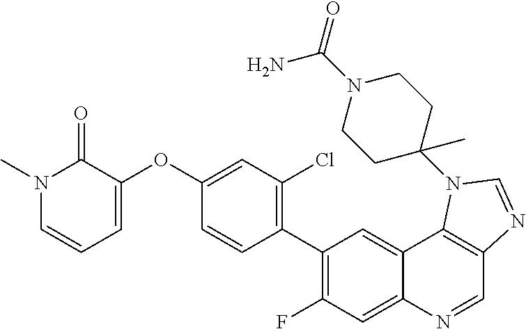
N1(C)C=CC=C(OC2=CC(Cl)=C(C3=C(F)C=C4C(=C3)C3=C(C=N4)N=CN3C3(C)CCN(C(N)=O)CC3)C=C2)C1=O
